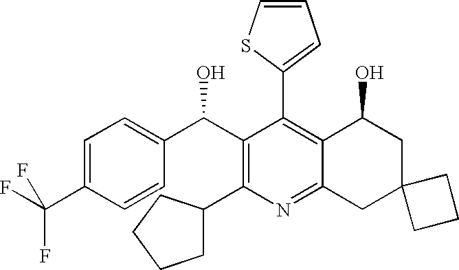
C1=C(C(F)(F)F)C=CC(C(C2=C(C3CCCC3)N=C3C(=C2C2=CC=CS2)C(O)CC2(C3)CCC2)O)=C1
